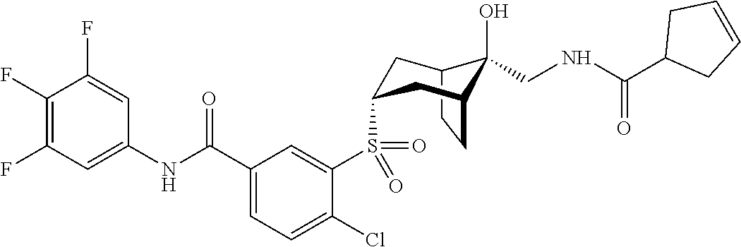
C12CCC(CC(S(C3=CC(C(NC4=CC(F)=C(F)C(F)=C4)=O)=CC=C3Cl)(=O)=O)C1)C2(O)CNC(C1CC=CC1)=O
